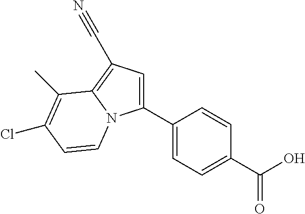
C1(C2=CC=C(C(O)=O)C=C2)=CC(C#N)=C2N1C=CC(Cl)=C2C
